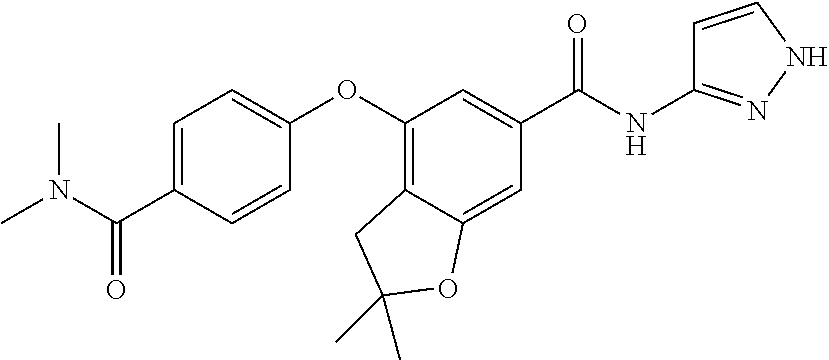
C1=C(C(N(C)C)=O)C=CC(OC2=C3C(=CC(C(=O)NC4=NNC=C4)=C2)OC(C)(C)C3)=C1
